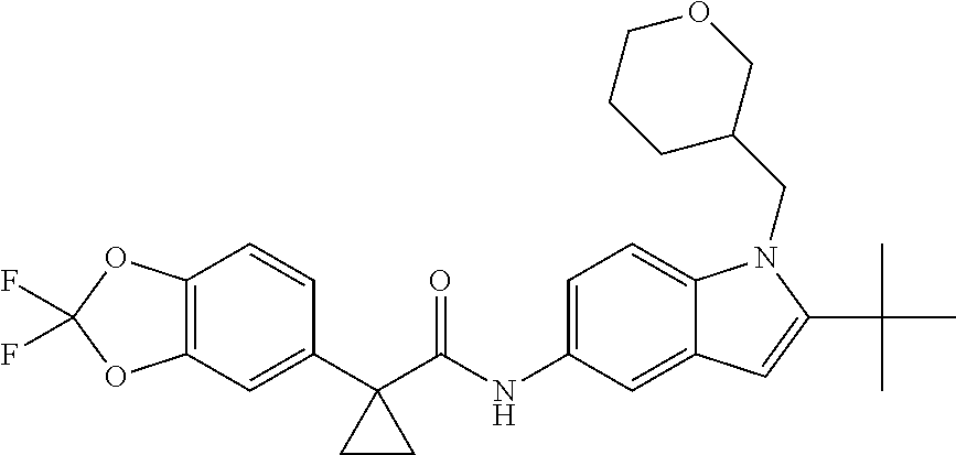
C1(C2(C(NC3=CC=C4C(=C3)C=C(C(C)(C)C)N4CC3COCCC3)=O)CC2)=CC2=C(C=C1)OC(F)(F)O2
